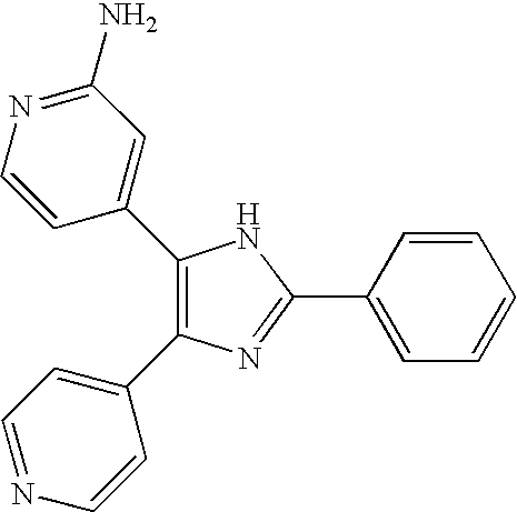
C1(C2=CC(N)=NC=C2)=C(C2=CC=NC=C2)N=C(C2=CC=CC=C2)N1
